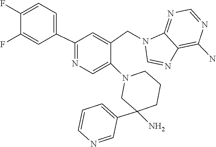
N1=CN(CC2=CC(C3=CC=C(F)C(F)=C3)=NC=C2N2CC(C3=CC=CN=C3)(N)CCC2)C2=NC=NC(N)=C12
